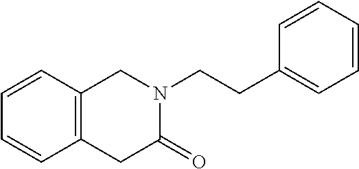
C1=CC2=C(CC(=O)N(CCC3=CC=CC=C3)C2)C=C1
